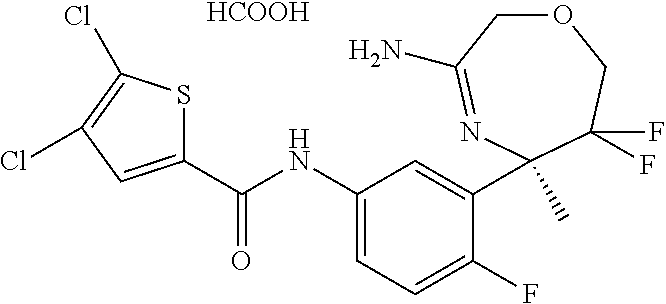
O1CC(N)=NC(C)(C2=CC(NC(C3=CC(Cl)=C(Cl)S3)=O)=CC=C2F)C(F)(F)C1.[HCOOH]
